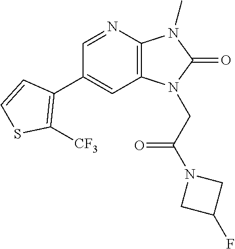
C12=C(N=CC(C3=C([CF3])SC=C3)=C1)N(C)C(=O)N2CC(N1CC(F)C1)=O
